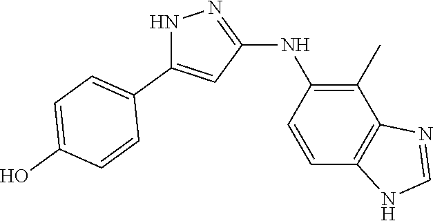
N1C(C2=CC=C(O)C=C2)=CC(NC2=C(C)C3=C(C=C2)NC=N3)=N1
